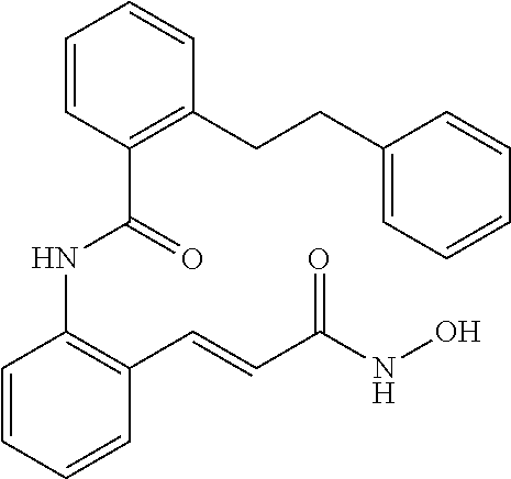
C1=CC=CC(C=CC(NO)=O)=C1NC(C1=C(CCC2=CC=CC=C2)C=CC=C1)=O
